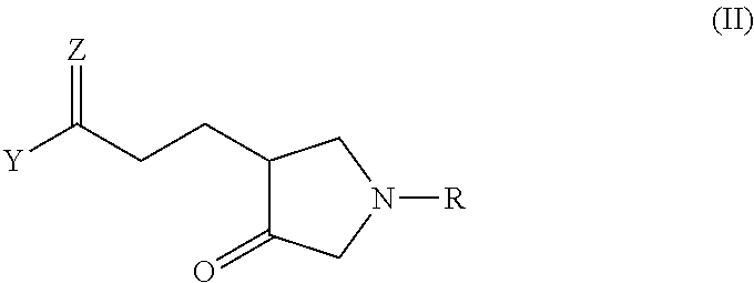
C1(CCC([Y])=[Z])C(=O)CN([R])C1
